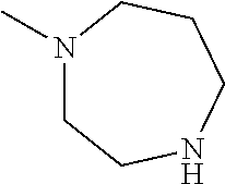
N1(C)CCNCCC1
